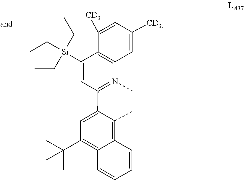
[Si](CC)(CC)(C1=CC(C2=CC(C(C)(C)C)=C3C(=C2C)C=CC=C3)=N(C)C2=C1C([CD3])=CC([CD3])=C2)CC
